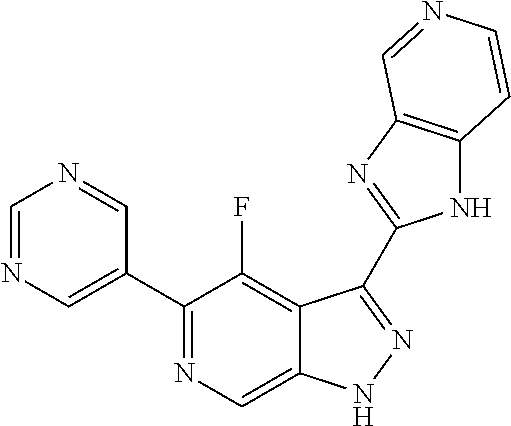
C1=NC=C(C2=NC=C3C(=C2F)C(C2=NC4=C(N2)C=CN=C4)=NN3)C=N1
